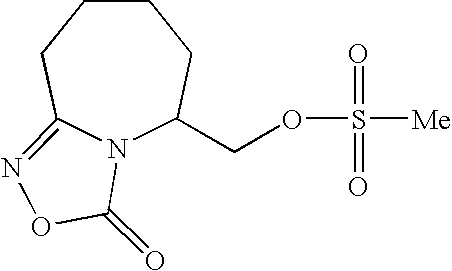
N12C(COS(=O)(=O)[Me])CCCCC1=NOC2=O
